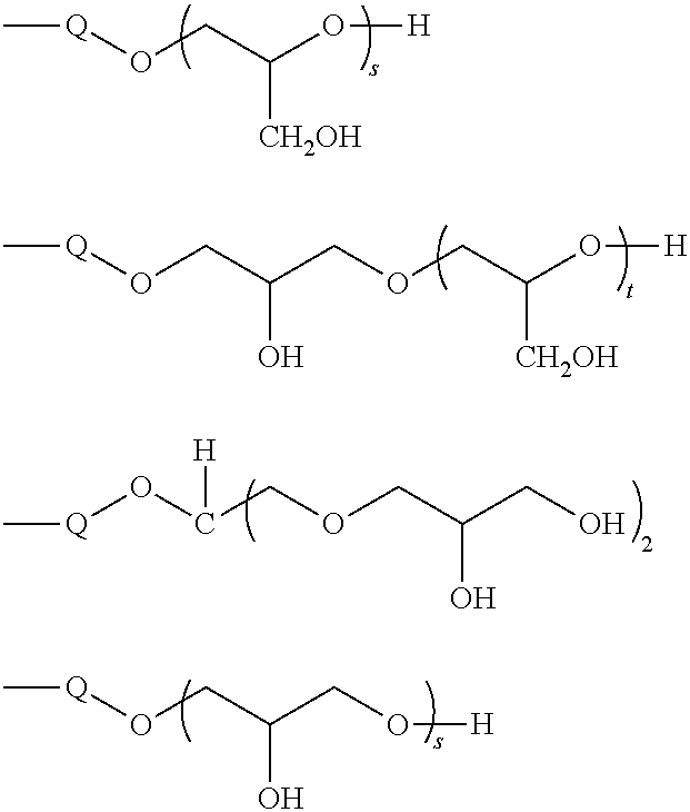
C[Q]OCC(O[H])[CH2OH].C[Q]OCC(COCC(O[H])[CH2OH])O.C[Q]OC(COCC(CO)O)[H].C[Q]OCC(CO[H])O
